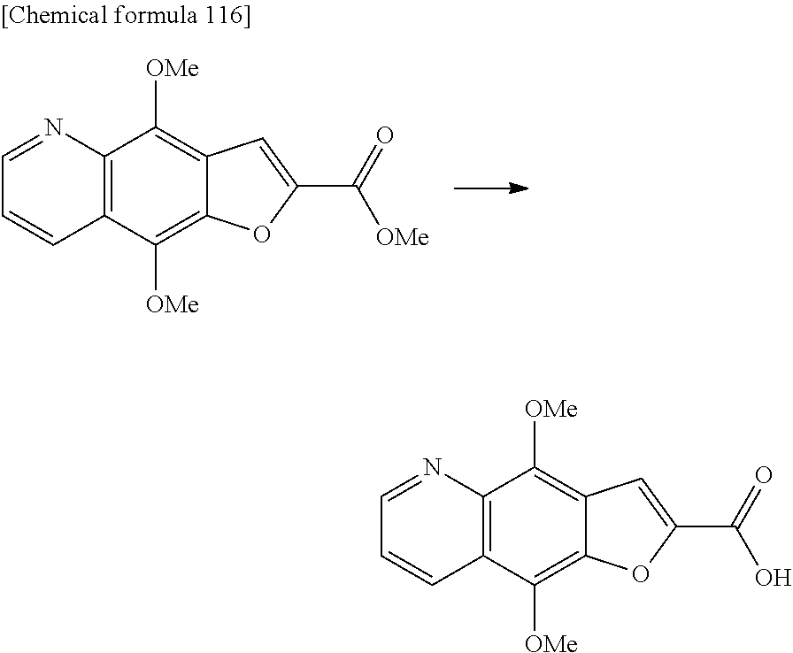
C12=C(C([OMe])=C3C(=C1[OMe])C=C(C(=O)[OMe])O3)C=CC=N2.C12=C(C([OMe])=C3C(=C1[OMe])C=C(C(=O)O)O3)C=CC=N2
